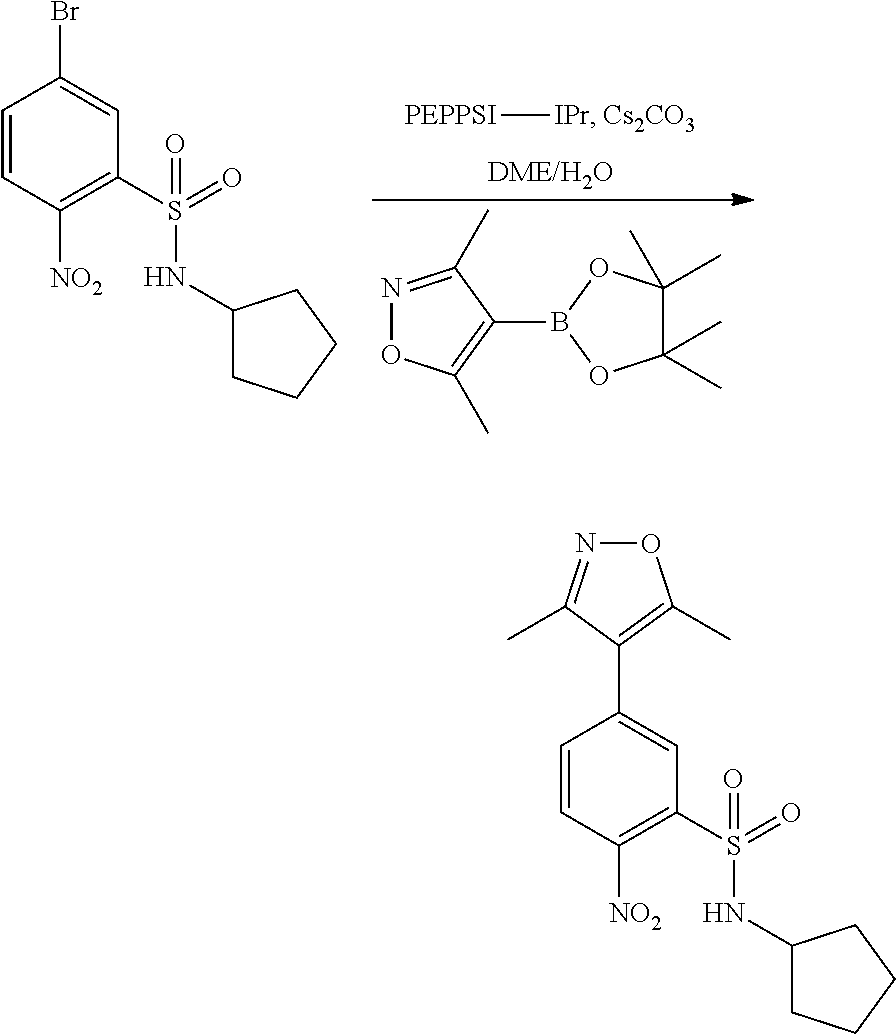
[PEPPSI][IPr].[Cs2CO3].N1=C(C)C(B2OC(C)(C)C(C)(C)O2)=C(C)O1.C1=CC([NO2])=C(S(=O)(NC2CCCC2)=O)C=C1Br.C1=CC([NO2])=C(S(=O)(NC2CCCC2)=O)C=C1C1=C(C)ON=C1C
